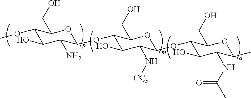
C1(OC)C(O)C(N)C(OC2C(O)C(N[(X)s])C(OC3C(O)C(NC(=O)C)C(C)OC3CO)OC2CO)OC1CO
